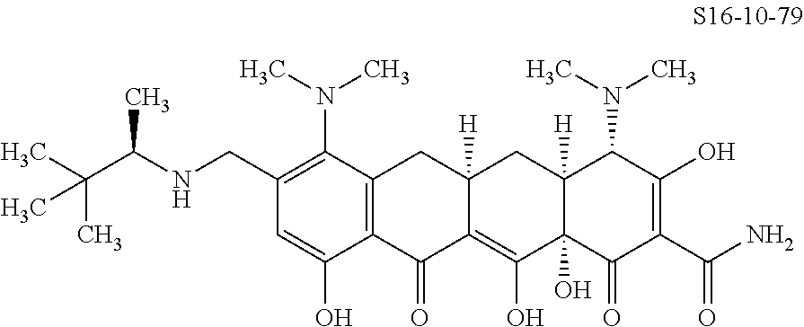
C1(CNC(C(C)(C)C)C)=C(N(C)C)C2=C(C(O)=C1)C(=O)C1=C(O)C3(O)C([H])(CC1([H])C2)C(N(C)C)C(O)=C(C(N)=O)C3=O
